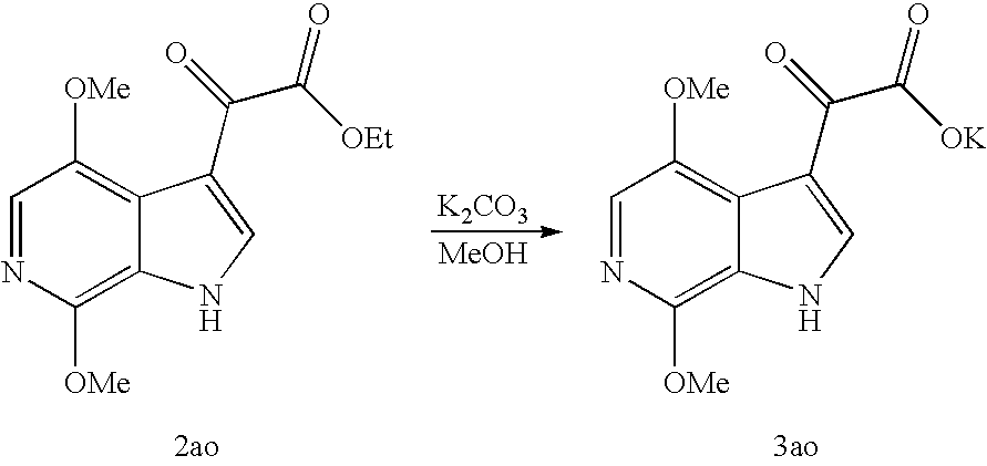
C1=NC([OMe])=C2C(=C1[OMe])C(C(=O)C([OK])=O)=CN2.[K2CO3].[MeOH].C1=NC([OMe])=C2C(=C1[OMe])C(C(=O)C([OEt])=O)=CN2
